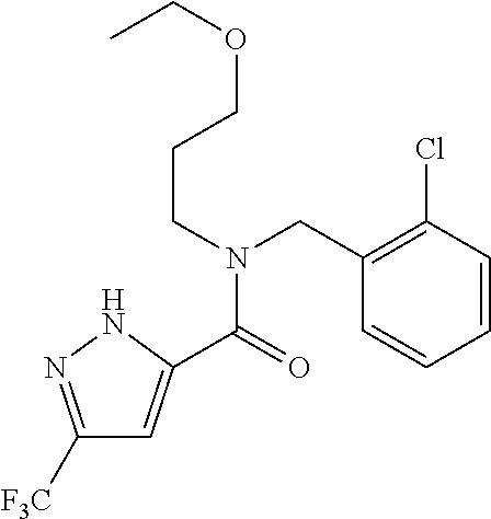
C1([F3C])=NNC(C(=O)N(CCCOCC)CC2=C(Cl)C=CC=C2)=C1
